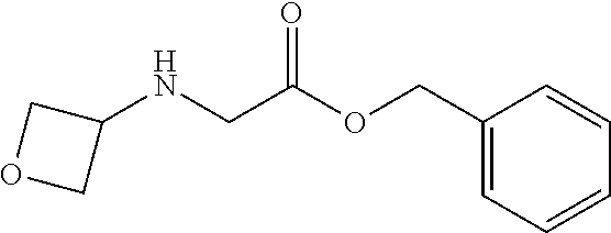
C1(COC(CNC2COC2)=O)=CC=CC=C1
